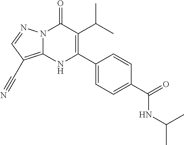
N12C(=C(C#N)C=N1)NC(C1=CC=C(C(NC(C)C)=O)C=C1)=C(C(C)C)C2=O
